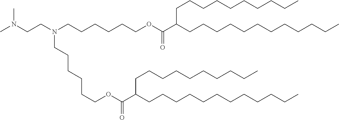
CN(CCN(CCCCCCOC(C(CCCCCCCCCCCC)CCCCCCCCCC)=O)CCCCCCOC(C(CCCCCCCCCCCC)CCCCCCCCCC)=O)C
